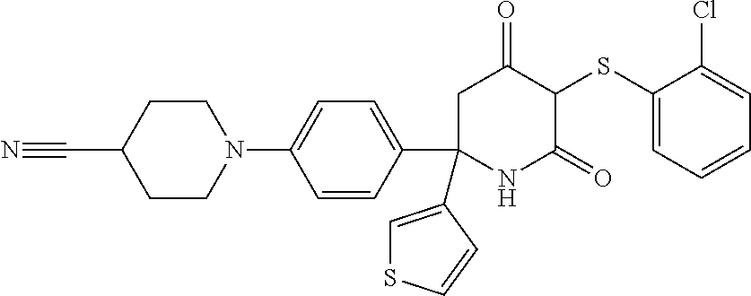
C1(SC2C(=O)CC(C3=CC=C(N4CCC(C#N)CC4)C=C3)(C3=CSC=C3)NC2=O)=CC=CC=C1Cl
